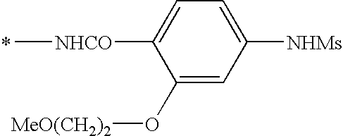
[NHCO](C)C1=CC=C([NHMs])C=C1O[MeO(CH2)2]
